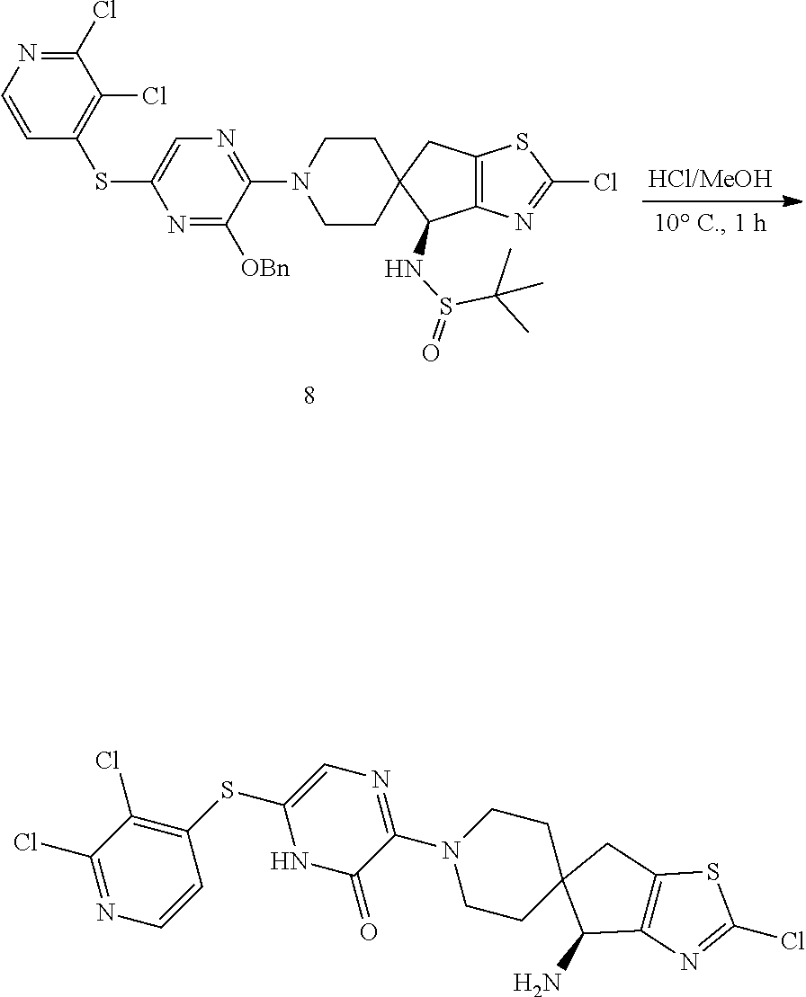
S(C1=CN=C(N2CCC3(CC2)C(NS(C(C)(C)C)=O)C2=C(C3)SC(Cl)=N2)C([OBn])=N1)C1=C(Cl)C(Cl)=NC=C1.C1=CC(SC2=CN=C(N3CCC4(CC3)C(N)C3=C(C4)SC(Cl)=N3)C(=O)N2)=C(Cl)C(Cl)=N1
